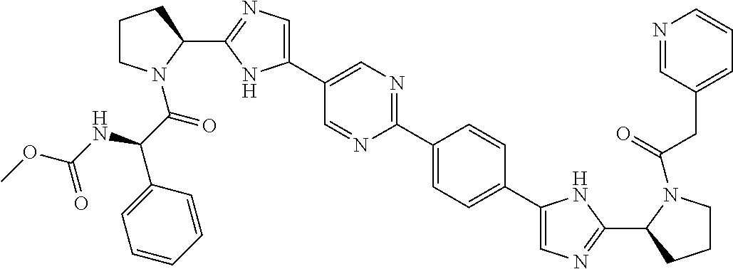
C1(C2=CN=C(C3CCCN3C(C(C3=CC=CC=C3)NC(=O)OC)=O)N2)=CN=C(C2=CC=C(C3=CN=C(C4CCCN4C(CC4=CC=CN=C4)=O)N3)C=C2)N=C1
